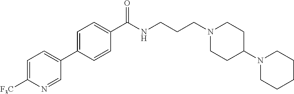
C1=C([F3C])N=CC(C2=CC=C(C(NCCCN3CCC(N4CCCCC4)CC3)=O)C=C2)=C1
